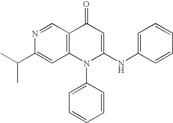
C(C1=CC2=C(C=N1)C(=O)C=C(NC1=CC=CC=C1)N2C1=CC=CC=C1)(C)C
